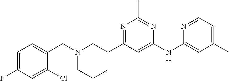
C1(NC2=CC(C)=CC=N2)=CC(C2CN(CC3=CC=C(F)C=C3Cl)CCC2)=NC(C)=N1
